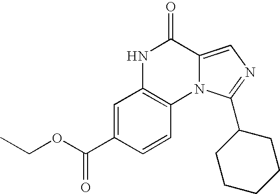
N12C(=CN=C1C1CCCCC1)C(=O)NC1=C2C=CC(C(OCC)=O)=C1
